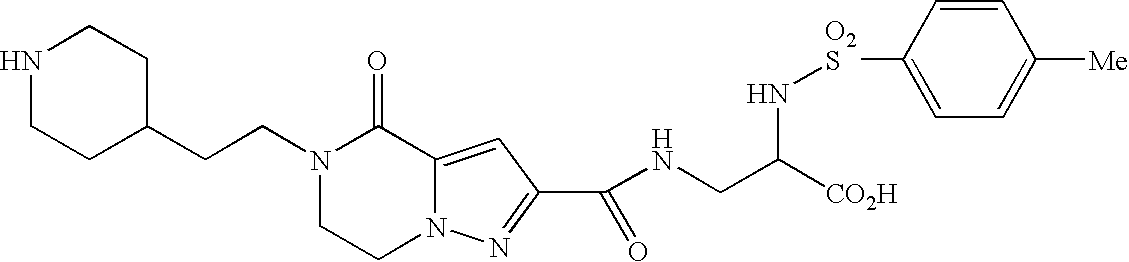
C(NCC([CO2H])N[O2S]C1=CC=C([Me])C=C1)(=O)C1=NN2C(=C1)C(=O)N(CCC1CCNCC1)CC2
